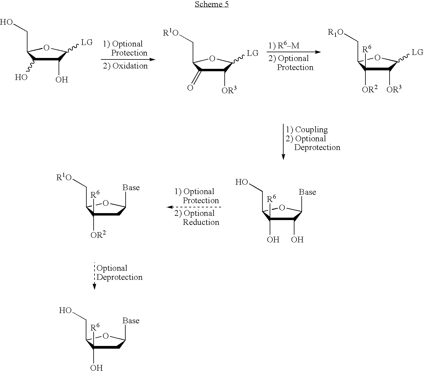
C1(O)C(O)C(CO)OC1[LG].C1([OR3])C(=O)C(C[R1O])OC1[LG].C1([OR3])C([OR2])([R6])C(C[R1O])OC1[LG].C1C([R6])([OR2])C(C[R1O])OC1[Base].C1(O)C(O)([R6])C(CO)OC1[Base].C1C([R6])(O)C(CO)OC1[Base]
